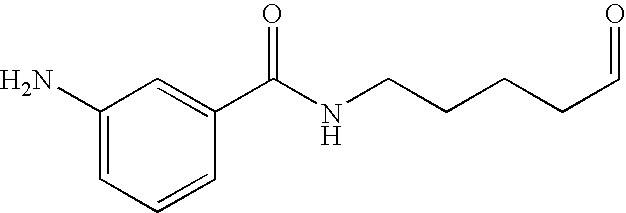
C1(N)=CC=CC(C(NCCCCC=O)=O)=C1
